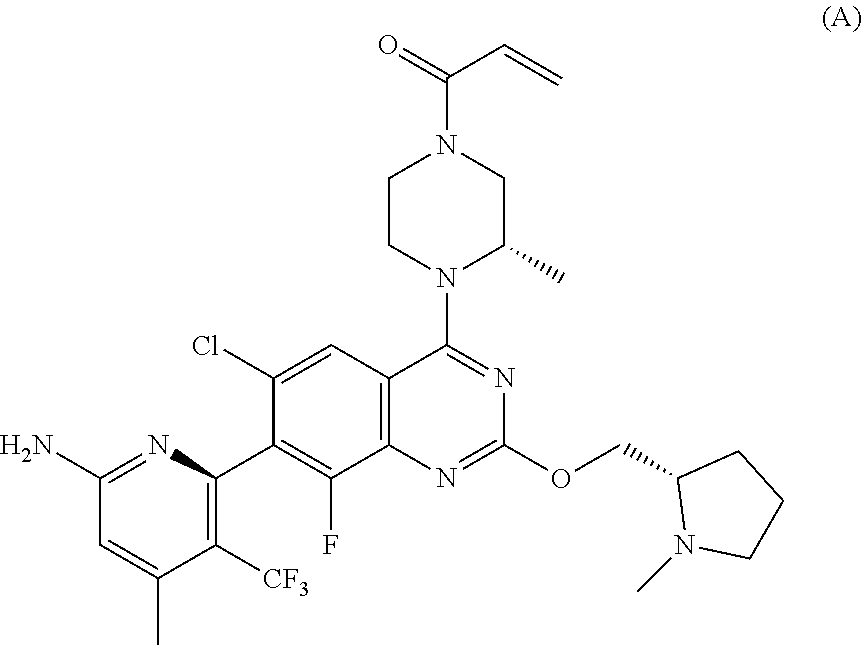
C1(Cl)=CC2=C(C(F)=C1C1=C([CF3])C(C)=CC(N)=N1)N=C(OCC1N(C)CCC1)N=C2N1C(C)CN(C(=O)C=C)CC1
